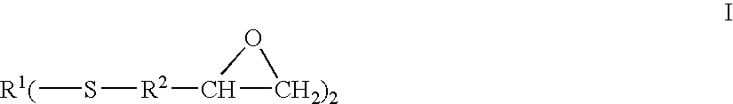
[R1(]S[R2]C1[CH2)2]O1
